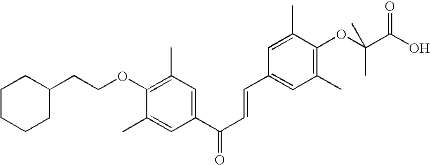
O(C1=C(C)C=C(C(C=CC2=CC(C)=C(OC(C(=O)O)(C)C)C(C)=C2)=O)C=C1C)CCC1CCCCC1
